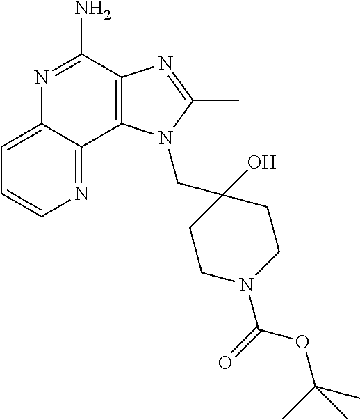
C12=C(C(N)=NC3=CC=CN=C13)N=C(C)N2CC1(O)CCN(C(=O)OC(C)(C)C)CC1
